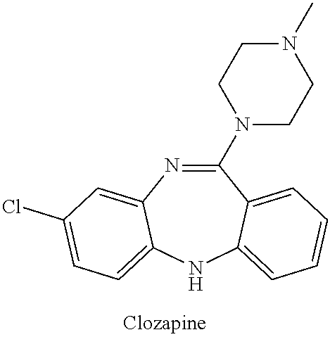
C1(N2CCN(C)CC2)=NC2=CC(Cl)=CC=C2NC2=CC=CC=C12
